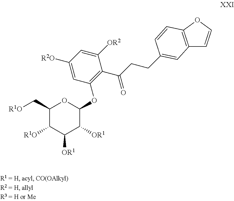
C1(C[R1O])C([R1O])C([OR1])C([OR1])C(OC2=C(C(CCC3=CC4=C(OC=C4)C=C3)=O)C([OR2])=CC([R2O])=C2)O1
